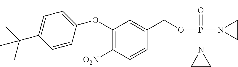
C1(OC2=CC=C(C(C)(C)C)C=C2)=C([O2N])C=CC(C(OP(N2CC2)(=O)N2CC2)C)=C1
